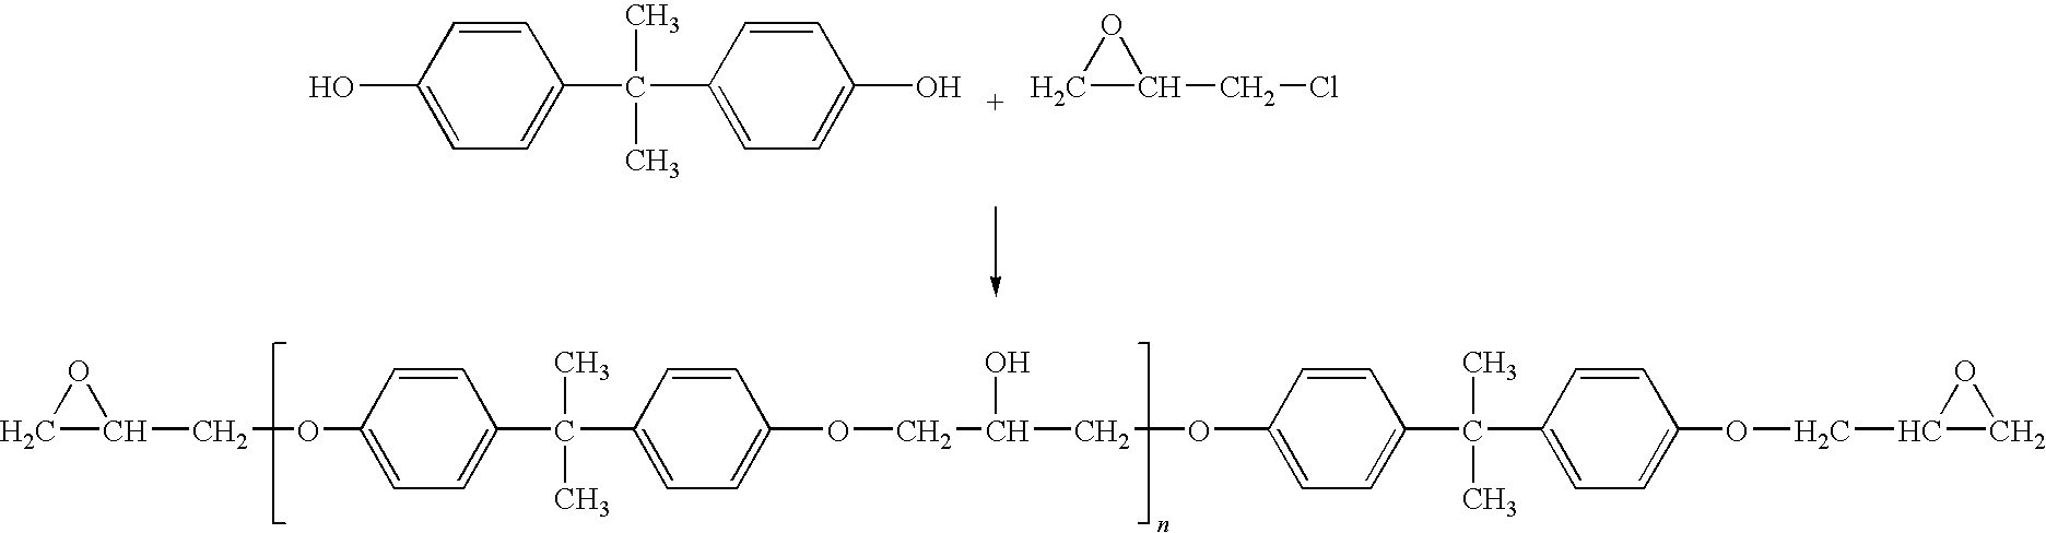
C1(O)=CC=C(C(C2=CC=C(O)C=C2)(C)C)C=C1.C1C(CCl)O1.C1C(COC2=CC=C(C(C3=CC=C(OCC(COC4=CC=C(C(C5=CC=C(OCC6CO6)C=C5)(C)C)C=C4)O)C=C3)(C)C)C=C2)O1
